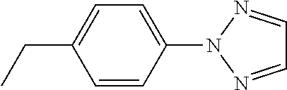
C1=NN(C2=CC=C(CC)C=C2)N=C1
